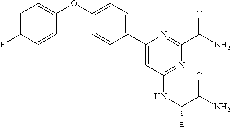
C1=C(F)C=CC(OC2=CC=C(C3=CC(NC(C(N)=O)C)=NC(C(=O)N)=N3)C=C2)=C1
